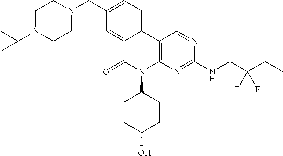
C1(CN2CCN(C(C)(C)C)CC2)=CC=C2C(=C1)C(=O)N(C1CCC(O)CC1)C1=C2C=NC(NCC(CC)(F)F)=N1
